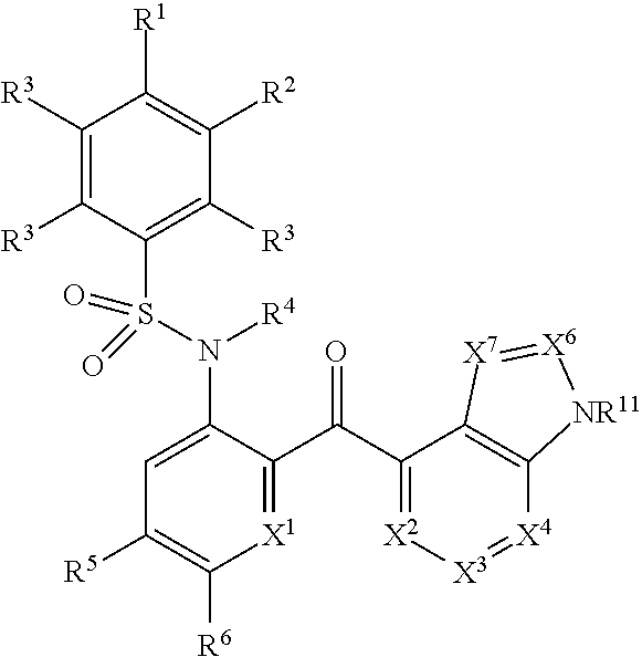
C1([R3])=C([R3])C(S(N([R4])C2=CC([R5])=C([R6])[X1]=C2C(C2=[X2][X3]=[X4]C3=C2[X7]=[X6][NR11]3)=O)(=O)=O)=C([R3])C([R2])=C1[R1]
